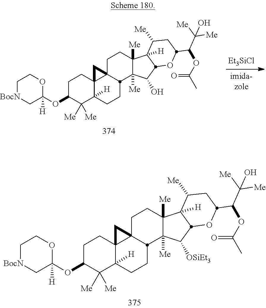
C1[BocN]CC([H])(OC2C([Me])([Me])C3([H])C4(CC2)C2(C4)CCC4([Me])C([Me])(C([OSiEt3])C5C4([H])C([Me])CC(C(OC(C)=O)C([Me])([Me])O)O5)C2CC3)OC1.[Et3SiCl].C1[BocN]CC([H])(OC2C([Me])([Me])C3([H])C4(CC2)C2(C4)CCC4([Me])C([Me])(C(O)C5C4([H])C([Me])CC(C(OC(C)=O)C([Me])([Me])O)O5)C2CC3)OC1
